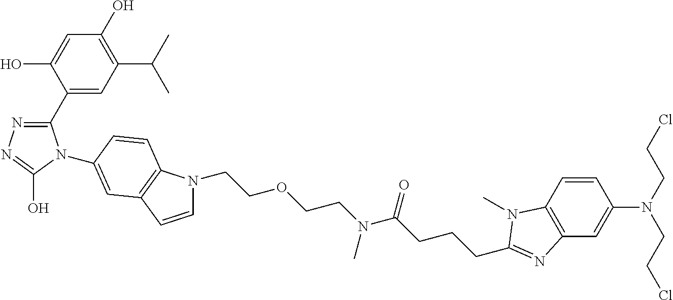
C1(C2=NN=C(O)N2C2=CC3=C(N(CCOCCN(C(CCCC4=NC5=C(C=CC(N(CCCl)CCCl)=C5)N4C)=O)C)C=C3)C=C2)=CC(C(C)C)=C(O)C=C1O
